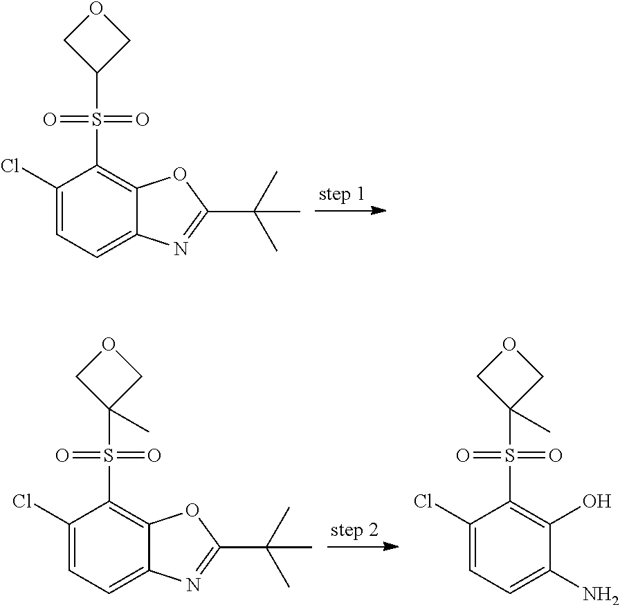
C1(Cl)=CC=C2C(=C1S(C1COC1)(=O)=O)OC(C(C)(C)C)=N2.C1(Cl)=CC=C2C(=C1S(C1(C)COC1)(=O)=O)OC(C(C)(C)C)=N2.C1(Cl)=CC=C(N)C(O)=C1S(C1(C)COC1)(=O)=O
